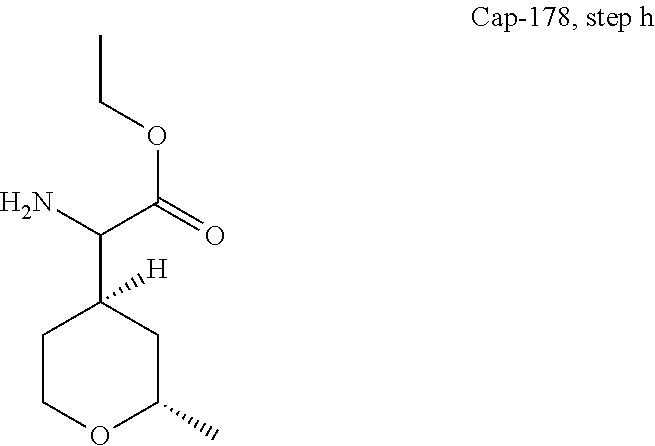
C1COC(C)CC1(C(C(=O)OCC)N)[H]
